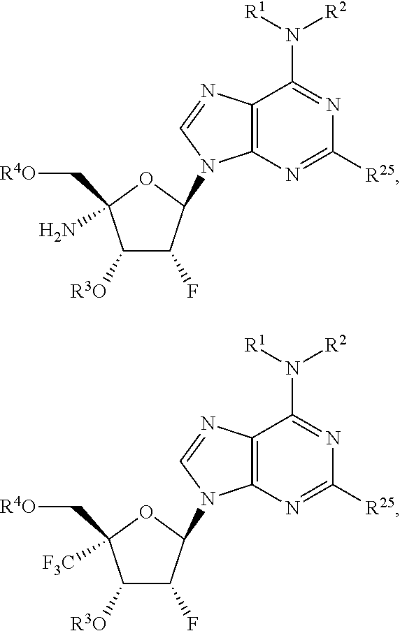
C1([R3O])C(F)C(N2C3=C(C(N([R1])[R2])=NC([R25])=N3)N=C2)OC1(N)C[R4O].C1([R3O])C(F)C(N2C3=C(C(N([R1])[R2])=NC([R25])=N3)N=C2)OC1([F3C])C[R4O]
